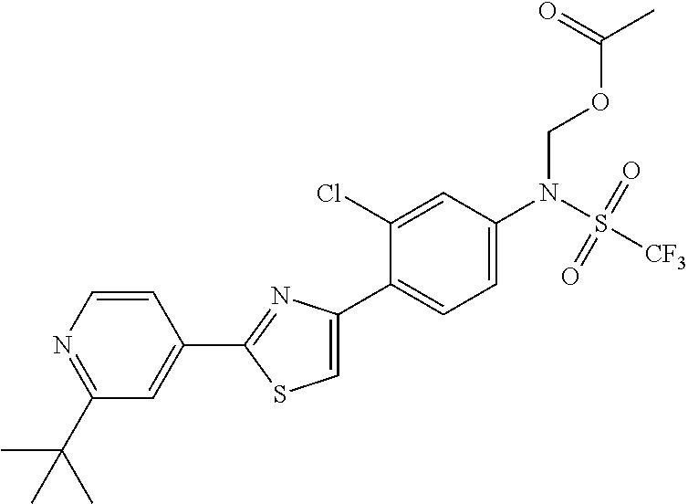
C1(C2=NC(C3=CC=C(N(S([CF3])(=O)=O)COC(=O)C)C=C3Cl)=CS2)=CC(C(C)(C)C)=NC=C1
